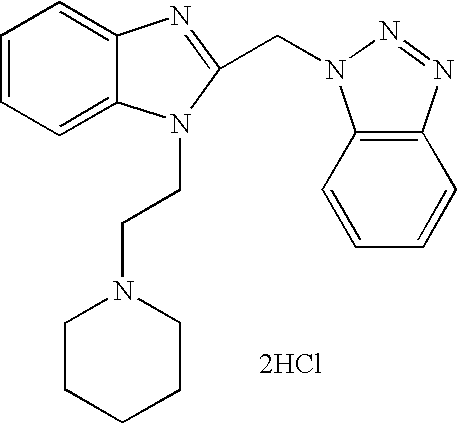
[2HCl].C1=CC=C2C(=C1)N=C(CN1C3=C(N=N1)C=CC=C3)N2CCN1CCCCC1
